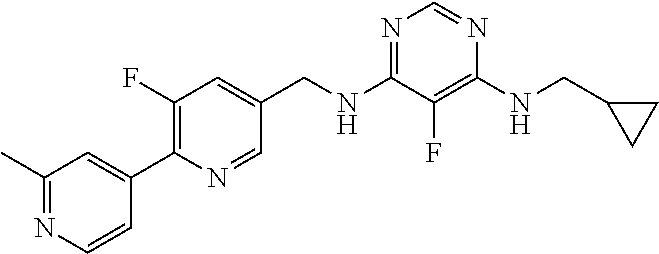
N1=C(NCC2=CC(F)=C(C3=CC(C)=NC=C3)N=C2)C(F)=C(NCC2CC2)N=C1
